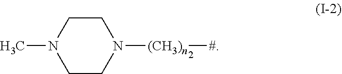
C1CN(C)CCN1[(CH3)n][#]
